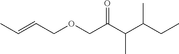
C(=CCOCC(C(C(CC)C)C)=O)C
